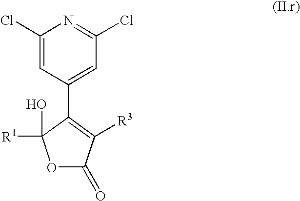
O1C(=O)C([R3])=C(C2=CC(Cl)=NC(Cl)=C2)C1(O)[R1]
